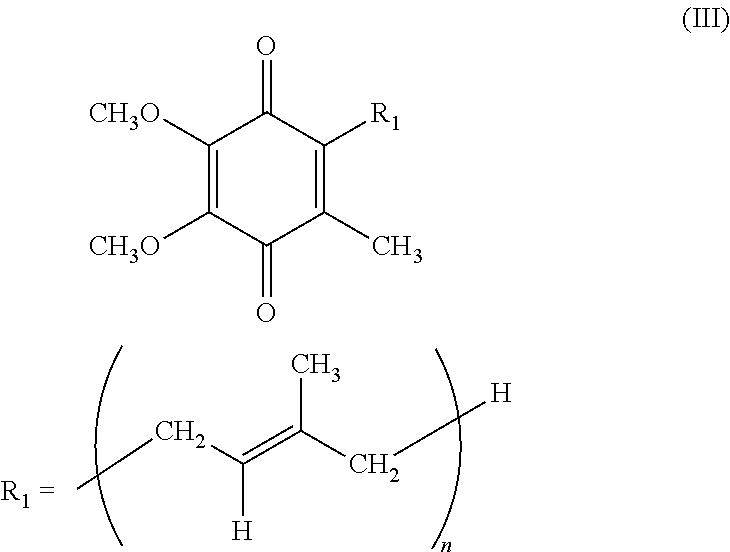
CCC(=C(C[H])C)[H].C1([CH3O])=C([CH3O])C(=O)C(C)=C([R1])C1=O
